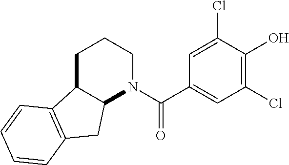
C1C2C(N(C(C3=CC(Cl)=C(O)C(Cl)=C3)=O)CC1)CC1=C2C=CC=C1
